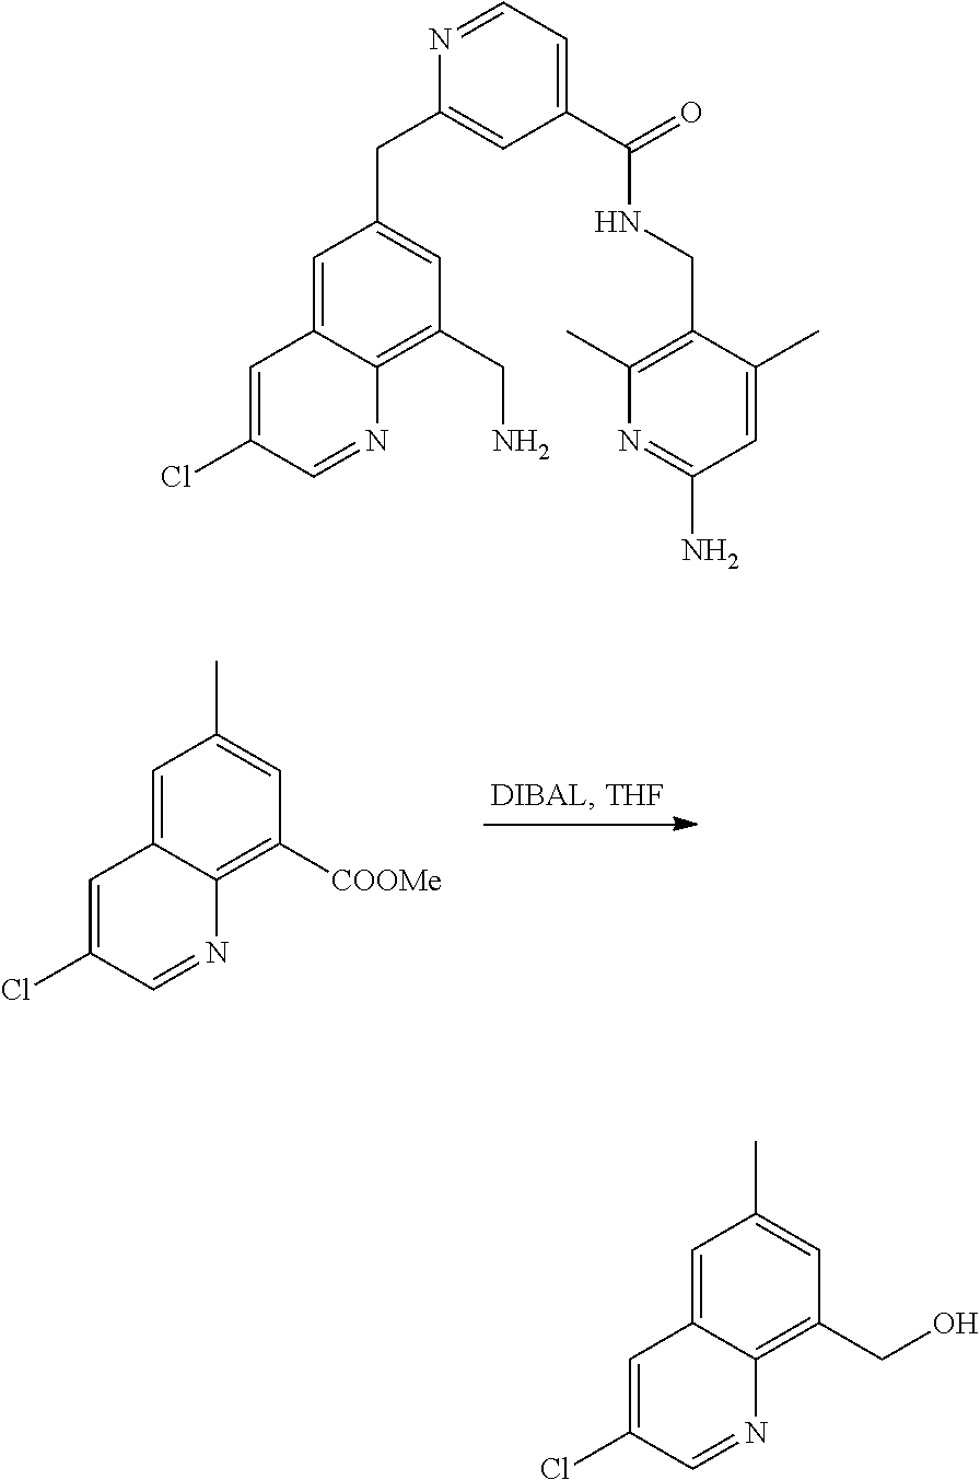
C1([COOMe])=C2C(=CC(C)=C1)C=C(Cl)C=N2.C1(CO)=C2C(=CC(C)=C1)C=C(Cl)C=N2.C1(CN)=C2C(=CC(CC3=CC(C(=O)NCC4=C(C)N=C(N)C=C4C)=CC=N3)=C1)C=C(Cl)C=N2
